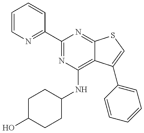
C1=CN=C(C2=NC(NC3CCC(O)CC3)=C3C(=N2)SC=C3C2=CC=CC=C2)C=C1
